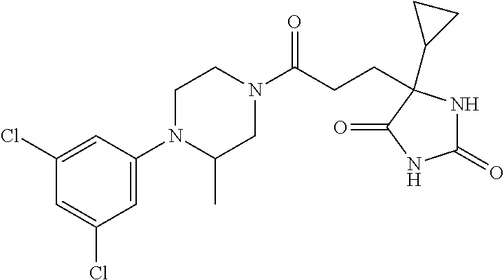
C1(=O)NC(CCC(N2CCN(C3=CC(Cl)=CC(Cl)=C3)C(C)C2)=O)(C2CC2)C(=O)N1
